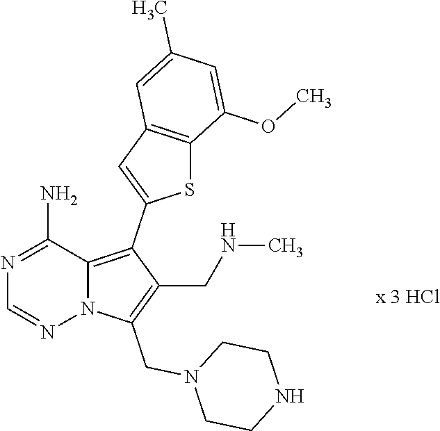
N1=C(N)C2=C(C3=CC4=C(S3)C(OC)=CC(C)=C4)C(CNC)=C(CN3CCNCC3)N2N=C1
